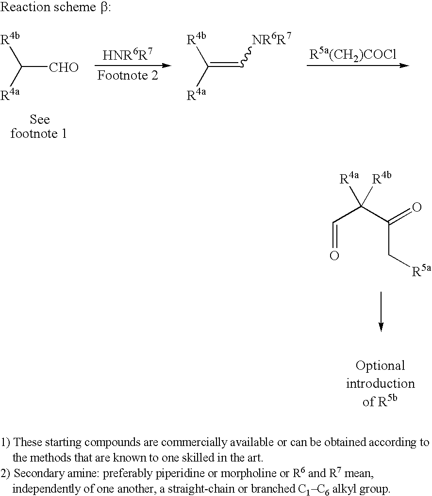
C(=O)C(C(C[R5a])=O)([R4b])[R4a].C([CHO])([R4a])[R4b].C(=C[NR6R7])([R4a])[R4b]
